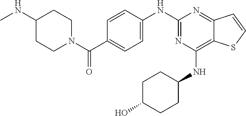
C1(NC2=CC=C(C(N3CCC(NC)CC3)=O)C=C2)=NC(NC2CCC(O)CC2)=C2C(=N1)C=CS2
